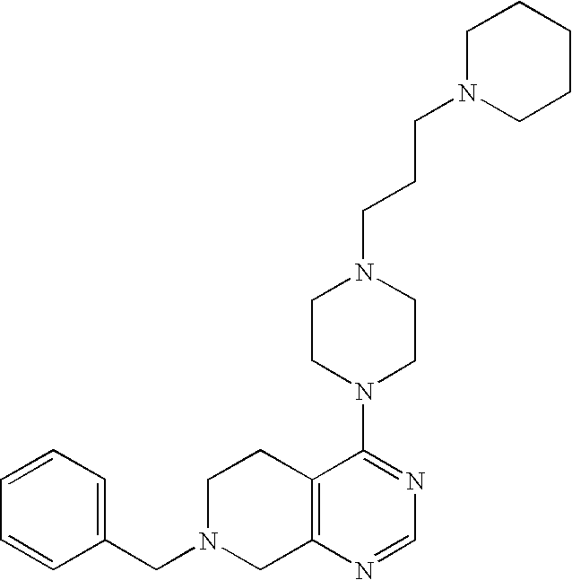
C1=CC=C(CN2CC3=C(CC2)C(N2CCN(CCCN4CCCCC4)CC2)=NC=N3)C=C1
